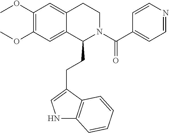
N1C2=C(C(CCC3N(C(C4=CC=NC=C4)=O)CCC4=CC(OC)=C(OC)C=C34)=C1)C=CC=C2
